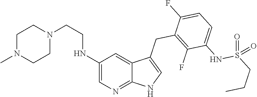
C1(NCCN2CCN(C)CC2)=CN=C2C(=C1)C(CC1=C(F)C(NS(CCC)(=O)=O)=CC=C1F)=CN2
